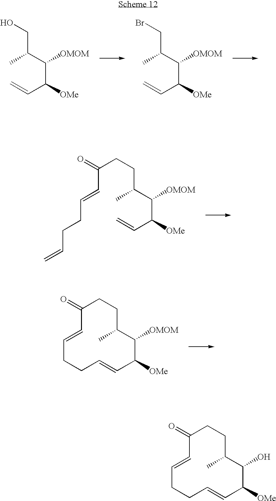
C(C=CCCC=C)(CCC(C)C(C(C=C)[OMe])[OMOM])=O.C1(=O)C=CCCC=CC([OMe])C(O)C(C)CC1.CC(C(C(C=C)[OMe])[OMOM])CO.CC(C(C(C=C)[OMe])[OMOM])CBr.C1(=O)C=CCCC=CC([OMe])C([OMOM])C(C)CC1
